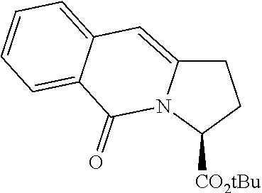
C1C2=CC3=CC=CC=C3C(=O)N2C([CO2tBu])C1
